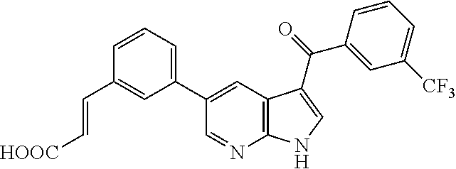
C1(C2=CC3=C(N=C2)NC=C3C(=O)C2=CC([CF3])=CC=C2)=CC=CC(C=C[HOOC])=C1
